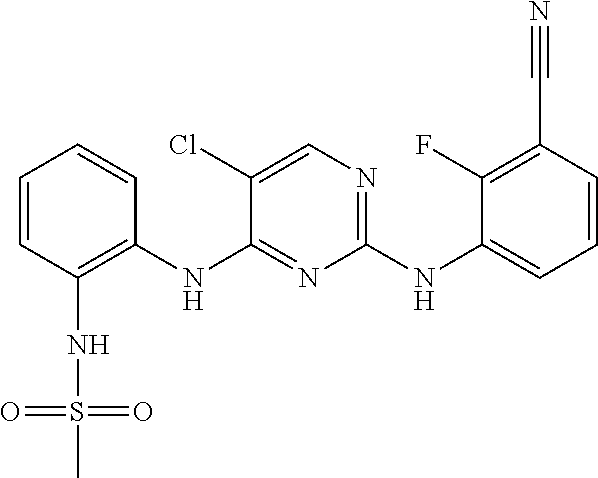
C1=CC(NS(=O)(=O)C)=C(NC2=NC(NC3=CC=CC(C#N)=C3F)=NC=C2Cl)C=C1
